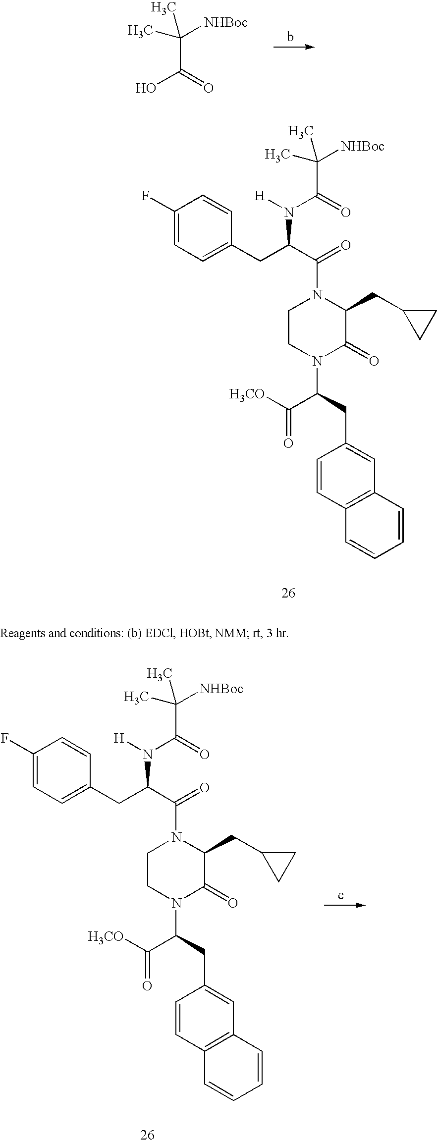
C(C(=O)[H3CO])(CC1=CC2=C(C=C1)C=CC=C2)N1C(=O)C(CC2CC2)N(C(=O)C(CC2=CC=C(F)C=C2)N(C(C([NHBoc])(C)C)=O)[H])CC1.C(C(O)=O)([NHBoc])(C)C.C(C(=O)[H3CO])(CC1=CC2=C(C=C1)C=CC=C2)N1C(=O)C(CC2CC2)N(C(=O)C(CC2=CC=C(F)C=C2)N(C(C([NHBoc])(C)C)=O)[H])CC1
